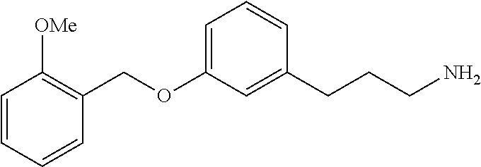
C1=C(OCC2=C([OMe])C=CC=C2)C=C(CCCN)C=C1
